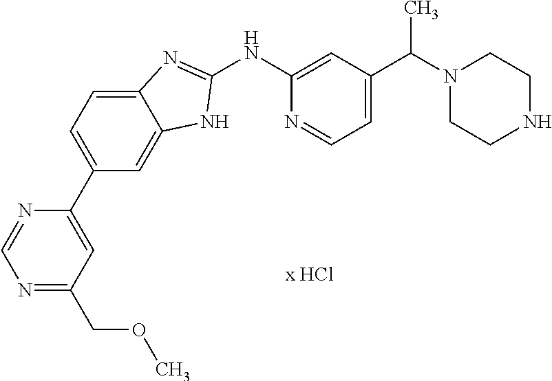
C1(NC2=CC(C(N3CCNCC3)C)=CC=N2)=NC2=CC=C(C3=CC(COC)=NC=N3)C=C2N1
